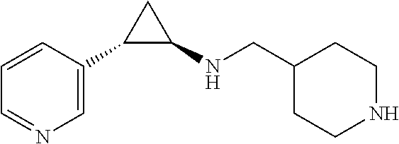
C1(C2=CN=CC=C2)C(NCC2CCNCC2)C1
